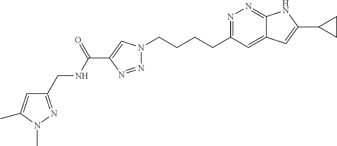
N1=C(CCCCN2N=NC(C(NCC3=NN(C)C(C)=C3)=O)=C2)C=C2C(=N1)NC(C1CC1)=C2
